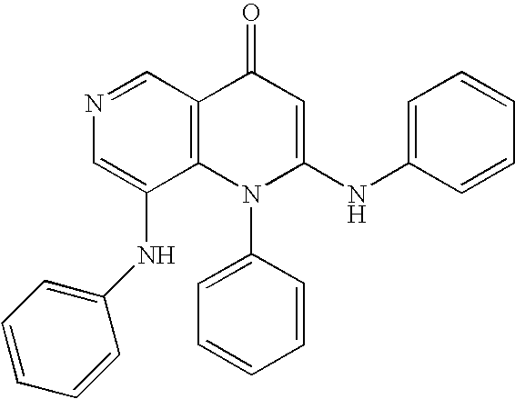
C1=C(NC2=CC=CC=C2)C2=C(C=N1)C(=O)C=C(NC1=CC=CC=C1)N2C1=CC=CC=C1
